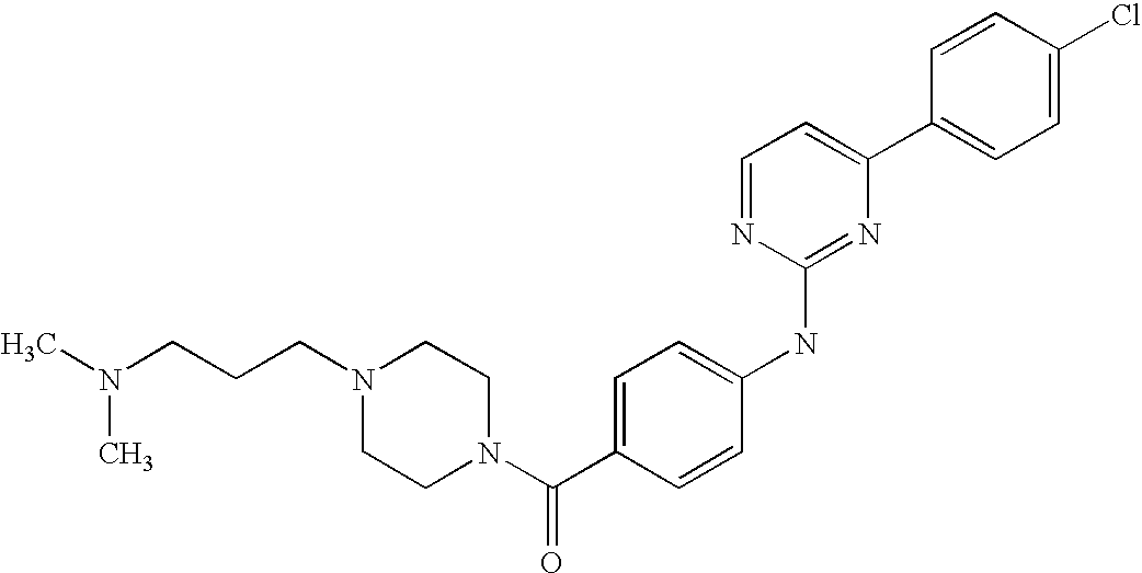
C1=CC(C2=CC=NC(NC3=CC=C(C(N4CCN(CCCN(C)C)CC4)=O)C=C3)=N2)=CC=C1Cl
